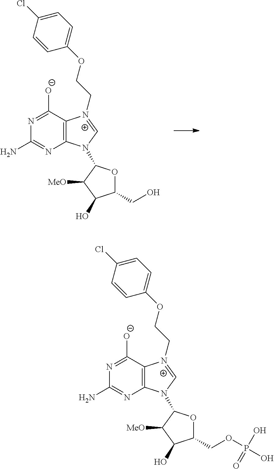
C12=C(C([O-])=NC(N)=N1)[N+](CCOC1=CC=C(Cl)C=C1)=CN2C1OC(CO)C(O)C1[MeO].C12=C(C([O-])=NC(N)=N1)[N+](CCOC1=CC=C(Cl)C=C1)=CN2C1OC(COP(O)(O)=O)C(O)C1[MeO]
